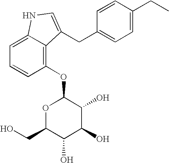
C1=C(CC)C=CC(CC2=CNC3=CC=CC(OC4OC(CO)C(O)C(O)C4O)=C32)=C1
